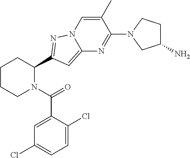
C1CCN(C(=O)C2=CC(Cl)=CC=C2Cl)C(C2=NN3C=C(C)C(N4CC(N)CC4)=NC3=C2)C1
